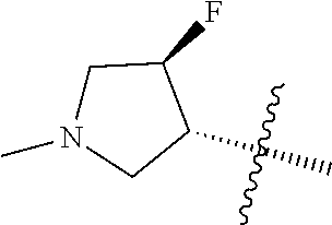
C1(F)CN(C)CC1C
